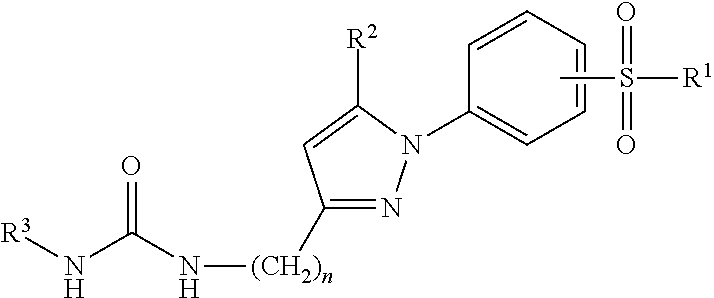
CS([R1])(=O)=O.[(CH2)n](NC(N[R3])=O)C1=NN(C2=CC=CC=C2)C([R2])=C1
